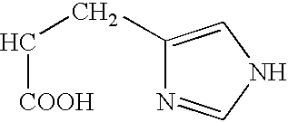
C1(CC[COOH])=CNC=N1
